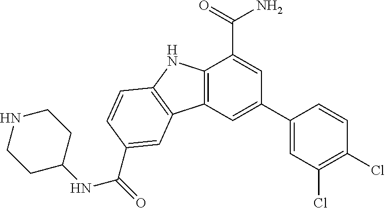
C12=C(C=C(C3=CC(Cl)=C(Cl)C=C3)C=C1C(=O)N)C1=C(N2)C=CC(C(=O)NC2CCNCC2)=C1
